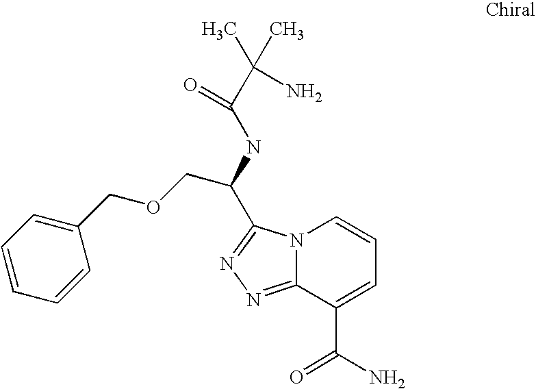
N12C(=NN=C1C(NC(C(C)(C)N)=O)COCC1=CC=CC=C1)C(C(N)=O)=CC=C2
